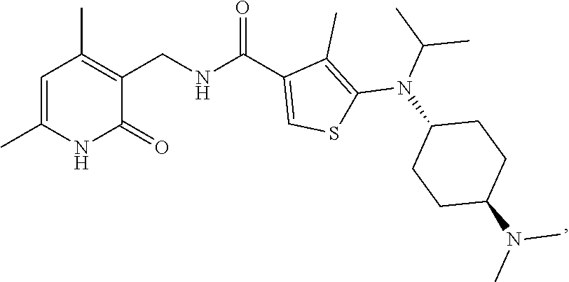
C1=C(C)NC(=O)C(CNC(C2=CSC(N(C(C)C)C3CCC(N(C)C)CC3)=C2C)=O)=C1C
